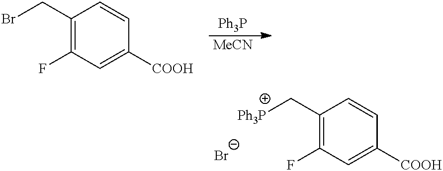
C1(C[Ph3P])=C(F)C=C([COOH])C=C1.[Br-].[Ph3P].[MeCN].C1(CBr)=C(F)C=C([COOH])C=C1
